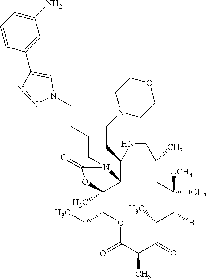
O1C(=O)C(C)C(=O)C(C)C(B)C([OCH3])(C)CC(C)CNC(CCN2CCOCC2)C2C(C)(C1CC)OC(=O)N2CCCCN1C=C(C2=CC(N)=CC=C2)N=N1
